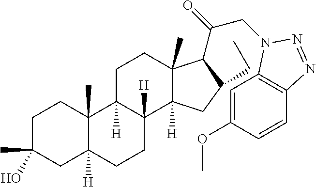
C1C(C)(O)CC2([H])C(C)(C1)C1([H])C([H])(CC2)C2([H])C(C)(CC1)C(C(CN1C3=C(C=CC(OC)=C3)N=N1)=O)C(CC)C2
